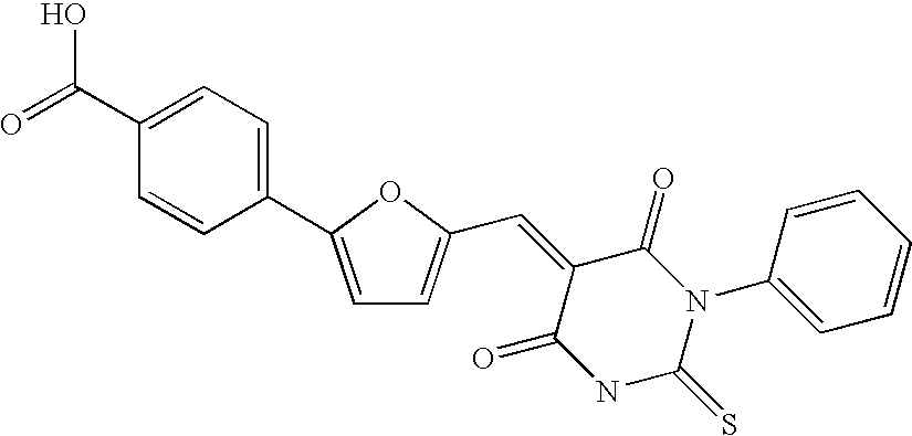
C1=C(C2=CC=C(C(=O)O)C=C2)OC(C=C2C(=O)N(C3=CC=CC=C3)C(=S)NC2=O)=C1
